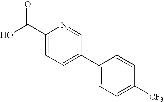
C1(C(O)=O)=CC=C(C2=CC=C([CF3])C=C2)C=N1
